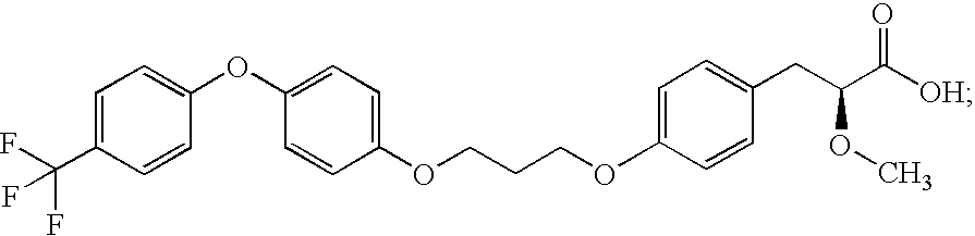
C(COC1=CC=C(CC(C([OH])=O)OC)C=C1)COC1=CC=C(OC2=CC=C(C(F)(F)F)C=C2)C=C1
